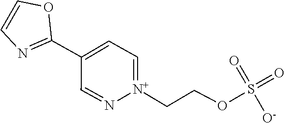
N1=C(C2=CC=[N+](CCOS(=O)(=O)[O-])N=C2)OC=C1
